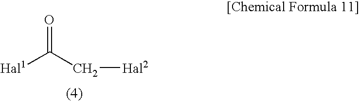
[Hal1]C(C[Hal2])=O
